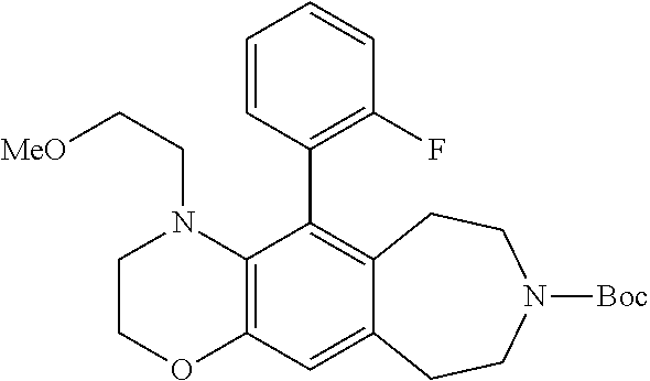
C12=C(C(C3=C(F)C=CC=C3)=C3C(=C1)CCN([Boc])CC3)N(CC[MeO])CCO2
